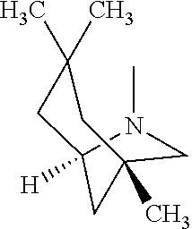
C12([H])CC(C)(CC(C)(C)C1)CN2C
